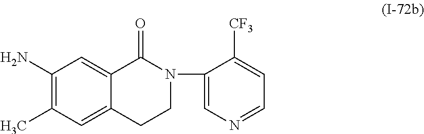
C12=CC(C)=C(N)C=C1C(=O)N(C1=CN=CC=C1[CF3])CC2
